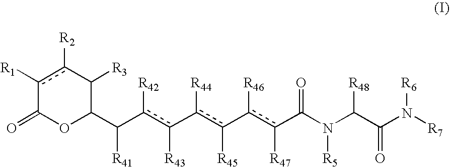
c1([R1])c([R2])C([R3])C(C(c(c(-c(c(-c(c(C(N(C(C(N([R7])[R6])=O)[R48])[R5])=O)[R47])[R46])[R45])[R44])[R43])[R42])[R41])OC1=O
